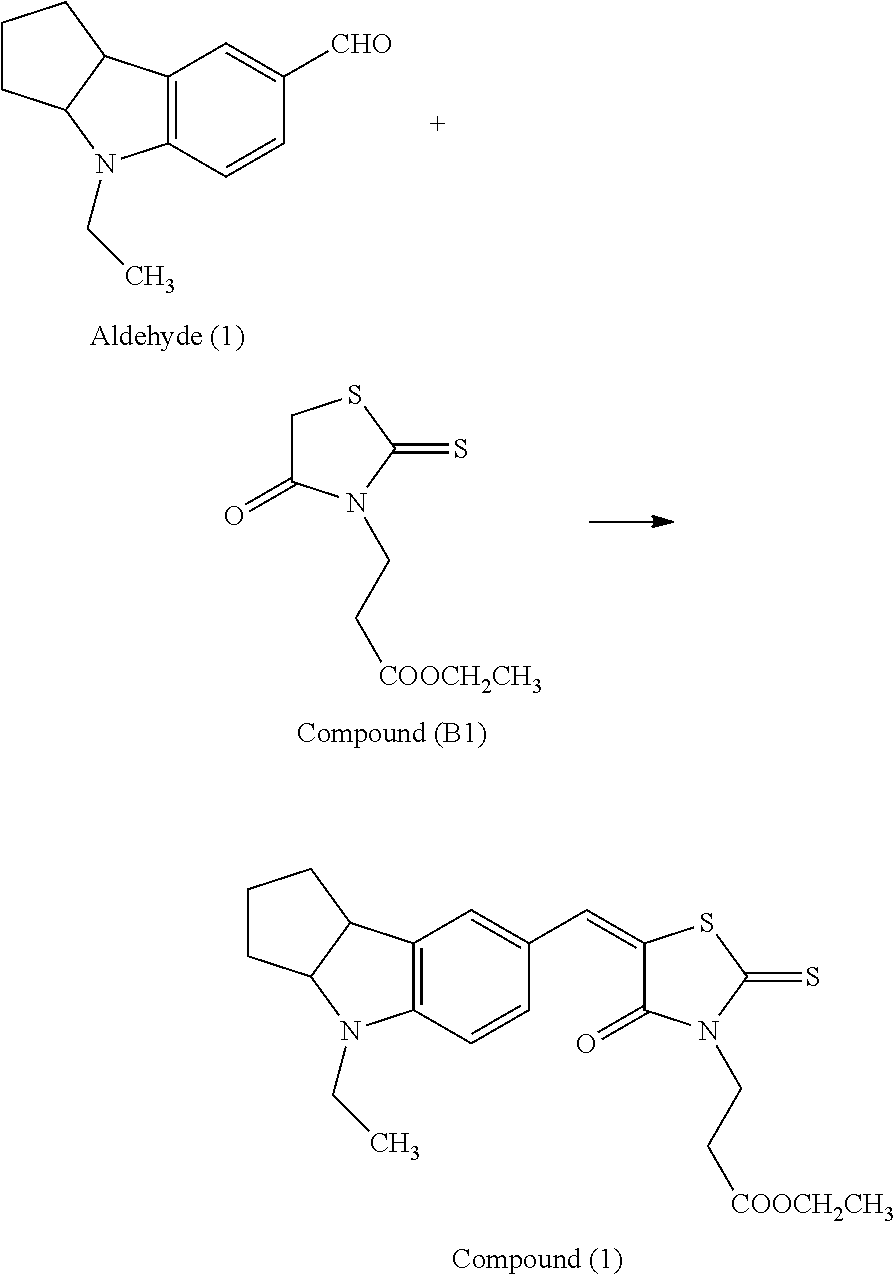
C12=C(C=CC([CHO])=C1)N(CC)C1C2CCC1.C1C(=O)N(CC[COOCH2CH3])C(=S)S1.C1(=CC2=CC3=C(C=C2)N(CC)C2C3CCC2)C(=O)N(CC[COOCH2CH3])C(=S)S1
